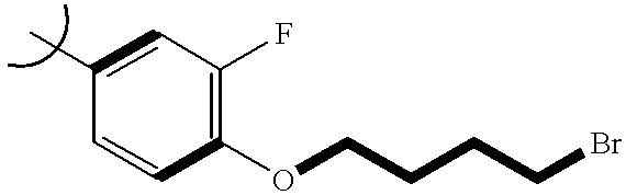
C1(C)=CC(F)=C(OCCCCBr)C=C1
